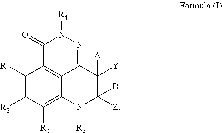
C1(=O)C2=C3C(=NN1[R4])C([Y])([A])C(B)([Z])N([R5])C3=C([R3])C([R2])=C2[R1]
